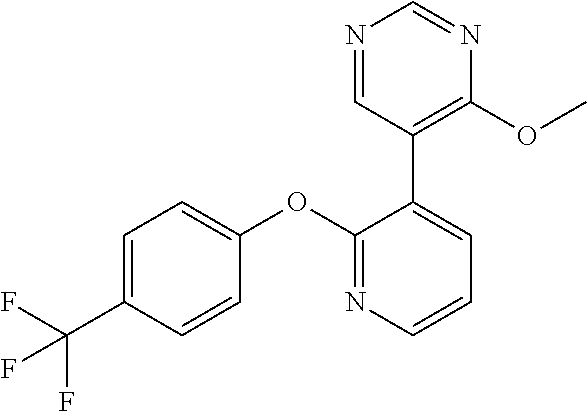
C1=C(C(F)(F)F)C=CC(OC2=NC=CC=C2C2=C(OC)N=CN=C2)=C1
